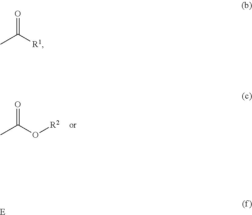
CC([R1])=O.[E].CC(O[R2])=O
